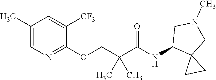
C1(C)=CN=C(OCC(C(=O)NC2C3(CN(C)C2)CC3)(C)C)C([CF3])=C1
